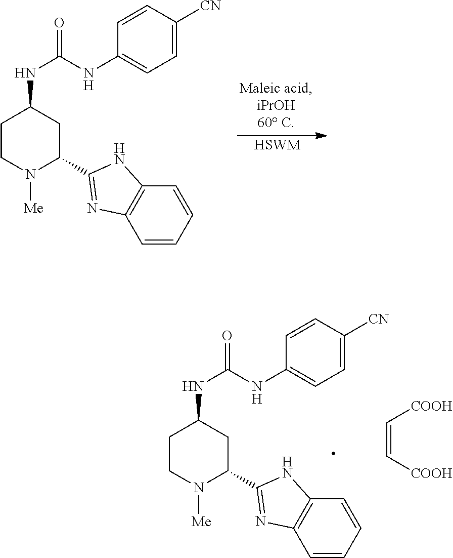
N1([Me])C(C2=NC3=C(N2)C=CC=C3)CC(NC(NC2=CC=C([CN])C=C2)=O)CC1.[HSWM].N1([Me])C(C2=NC3=C(N2)C=CC=C3)CC(NC(NC2=CC=C([CN])C=C2)=O)CC1.C(=C[COOH])[COOH]
